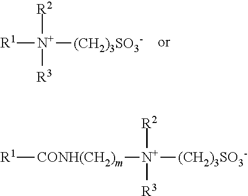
[R1][N+]([R2])([R3])[(CH2)3SO3-].[R1][CONH(CH2)m][N+]([(CH2)3SO3-])([R2])[R3]
